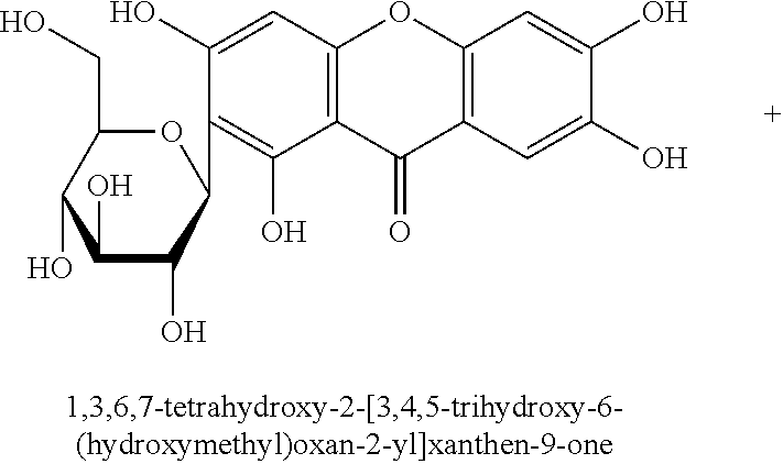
C1(O)C(O)C(C2=C(O)C3=C(C=C2O)OC2=C(C3=O)C=C(O)C(O)=C2)OC(CO)C1O
